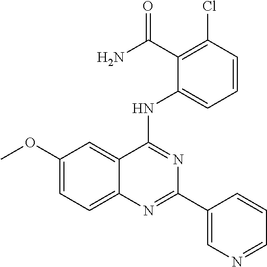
C1(OC)=CC=C2C(=C1)C(NC1=CC=CC(Cl)=C1C(N)=O)=NC(C1=CN=CC=C1)=N2
